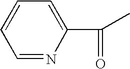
C1=NC(C(=O)C)=CC=C1
